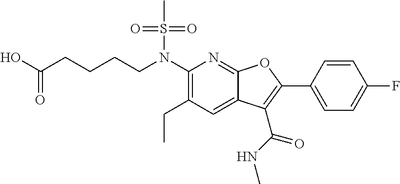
C1(N(CCCCC(O)=O)S(C)(=O)=O)=C(CC)C=C2C(=N1)OC(C1=CC=C(F)C=C1)=C2C(NC)=O
